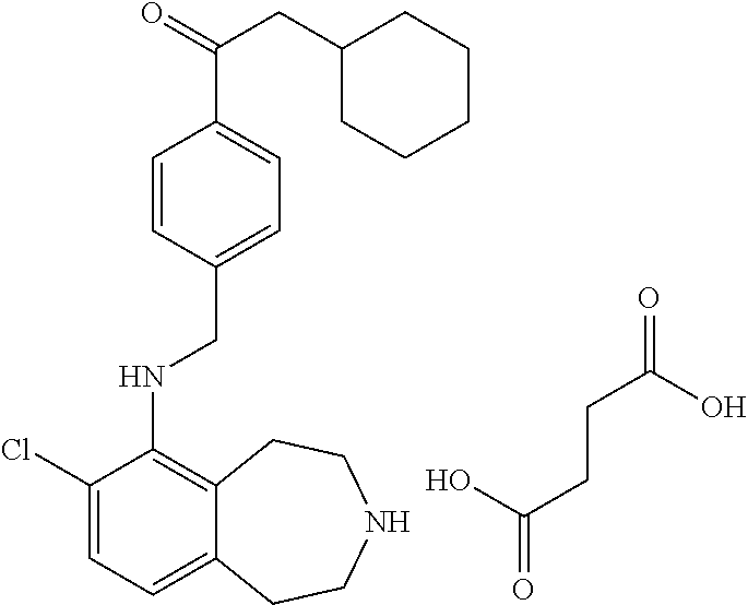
C1(Cl)=CC=C2C(=C1NCC1=CC=C(C(=O)CC3CCCCC3)C=C1)CCNCC2.OC(CCC(=O)O)=O
